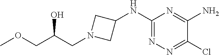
ClC1=NN=C(NC2CN(CC(COC)O)C2)N=C1N
